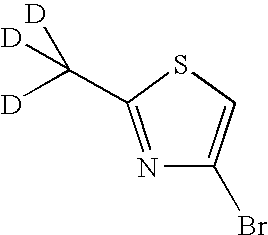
N1=C(C([D])([D])[D])SC=C1Br
